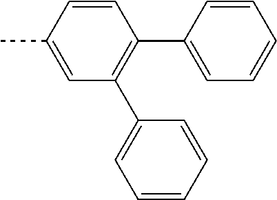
C1=C(C)C=CC(C2=CC=CC=C2)=C1C1=CC=CC=C1
